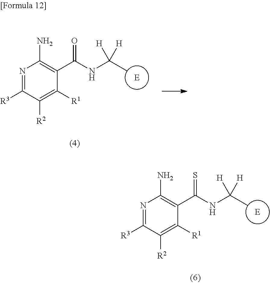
N1=C([R3])C([R2])=C([R1])C(C(NC(C)([H])[H])=O)=C1N.N1=C([R3])C([R2])=C([R1])C(C(NC(C)([H])[H])=S)=C1N
